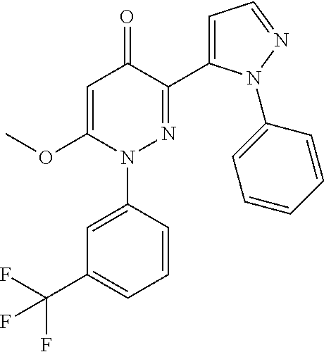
C1=C(OC)N(C2=CC(C(F)(F)F)=CC=C2)N=C(C2=CC=NN2C2=CC=CC=C2)C1=O
